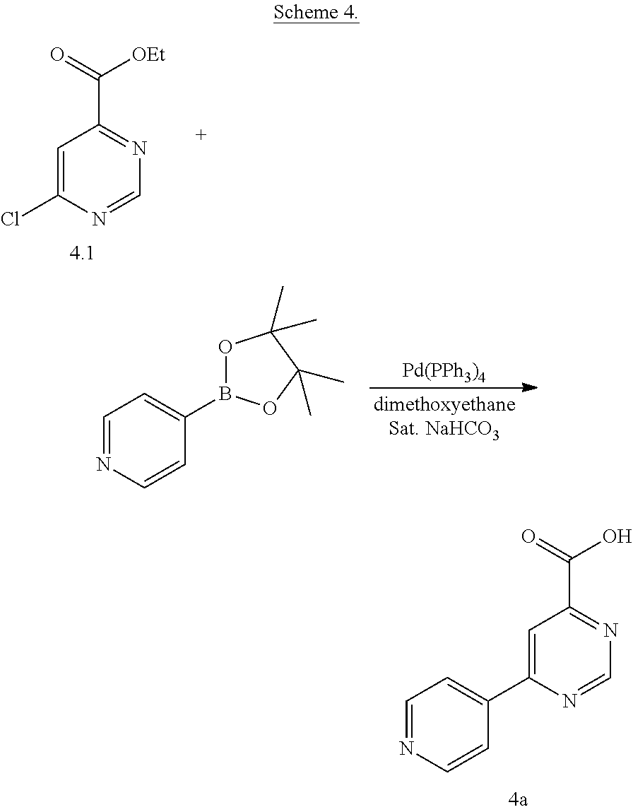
C1=C(Cl)N=CN=C1C(=O)[OEt].[Pd(PPh3)4].C1=NC=CC(B2OC(C)(C)C(C)(C)O2)=C1.C1=NC=CC(C2=CC(C(=O)O)=NC=N2)=C1
